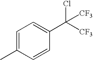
C1=C(C)C=CC(C([CF3])(Cl)[CF3])=C1
